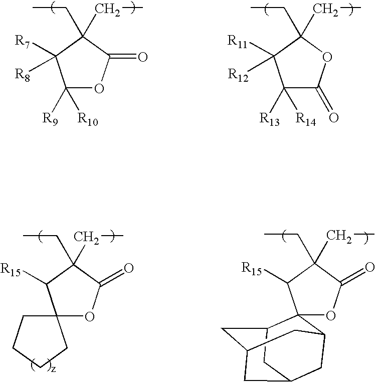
C1([R9])([R10])OC(=O)C(CC)(CC)C1([R7])[R8].C1([R13])([R14])C(=O)OC(CC)(CC)C1([R11])[R12].O1C(=O)C(CC)(CC)C([R15])C12CCCC2.O1C(=O)C(CC)(CC)C([R15])C12C1CC3CC(CC2C3)C1
